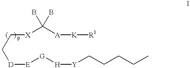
[D]([E][G][H][Y]CCCCC)CC[X]C([A][K][R1])(B)B
